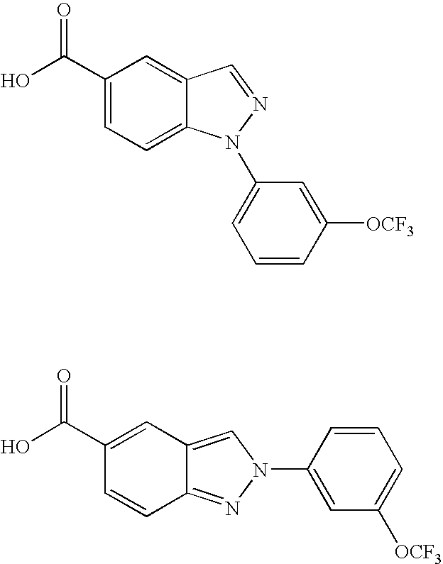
C1(C(O)=O)=CC=C2C(=C1)C=NN2C1=CC=CC([OCF3])=C1.C1(C(O)=O)=CC2=CN(C3=CC([OCF3])=CC=C3)N=C2C=C1
